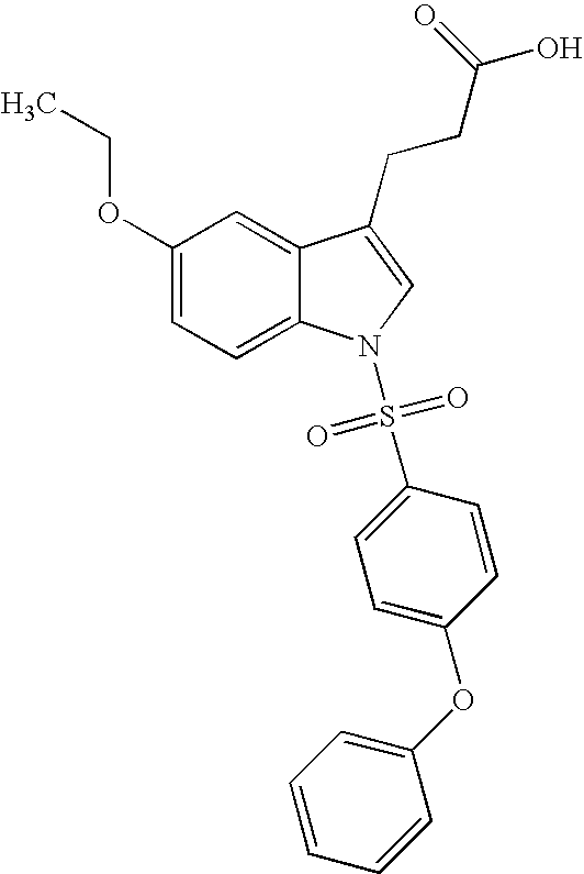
C1(OCC)=CC=C2C(=C1)C(CCC(O)=O)=CN2S(=O)(=O)C1=CC=C(OC2=CC=CC=C2)C=C1
